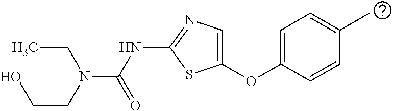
O(C1=CN=C(NC(=O)N(CC)CCO)S1)C1=CC=C(C)C=C1
